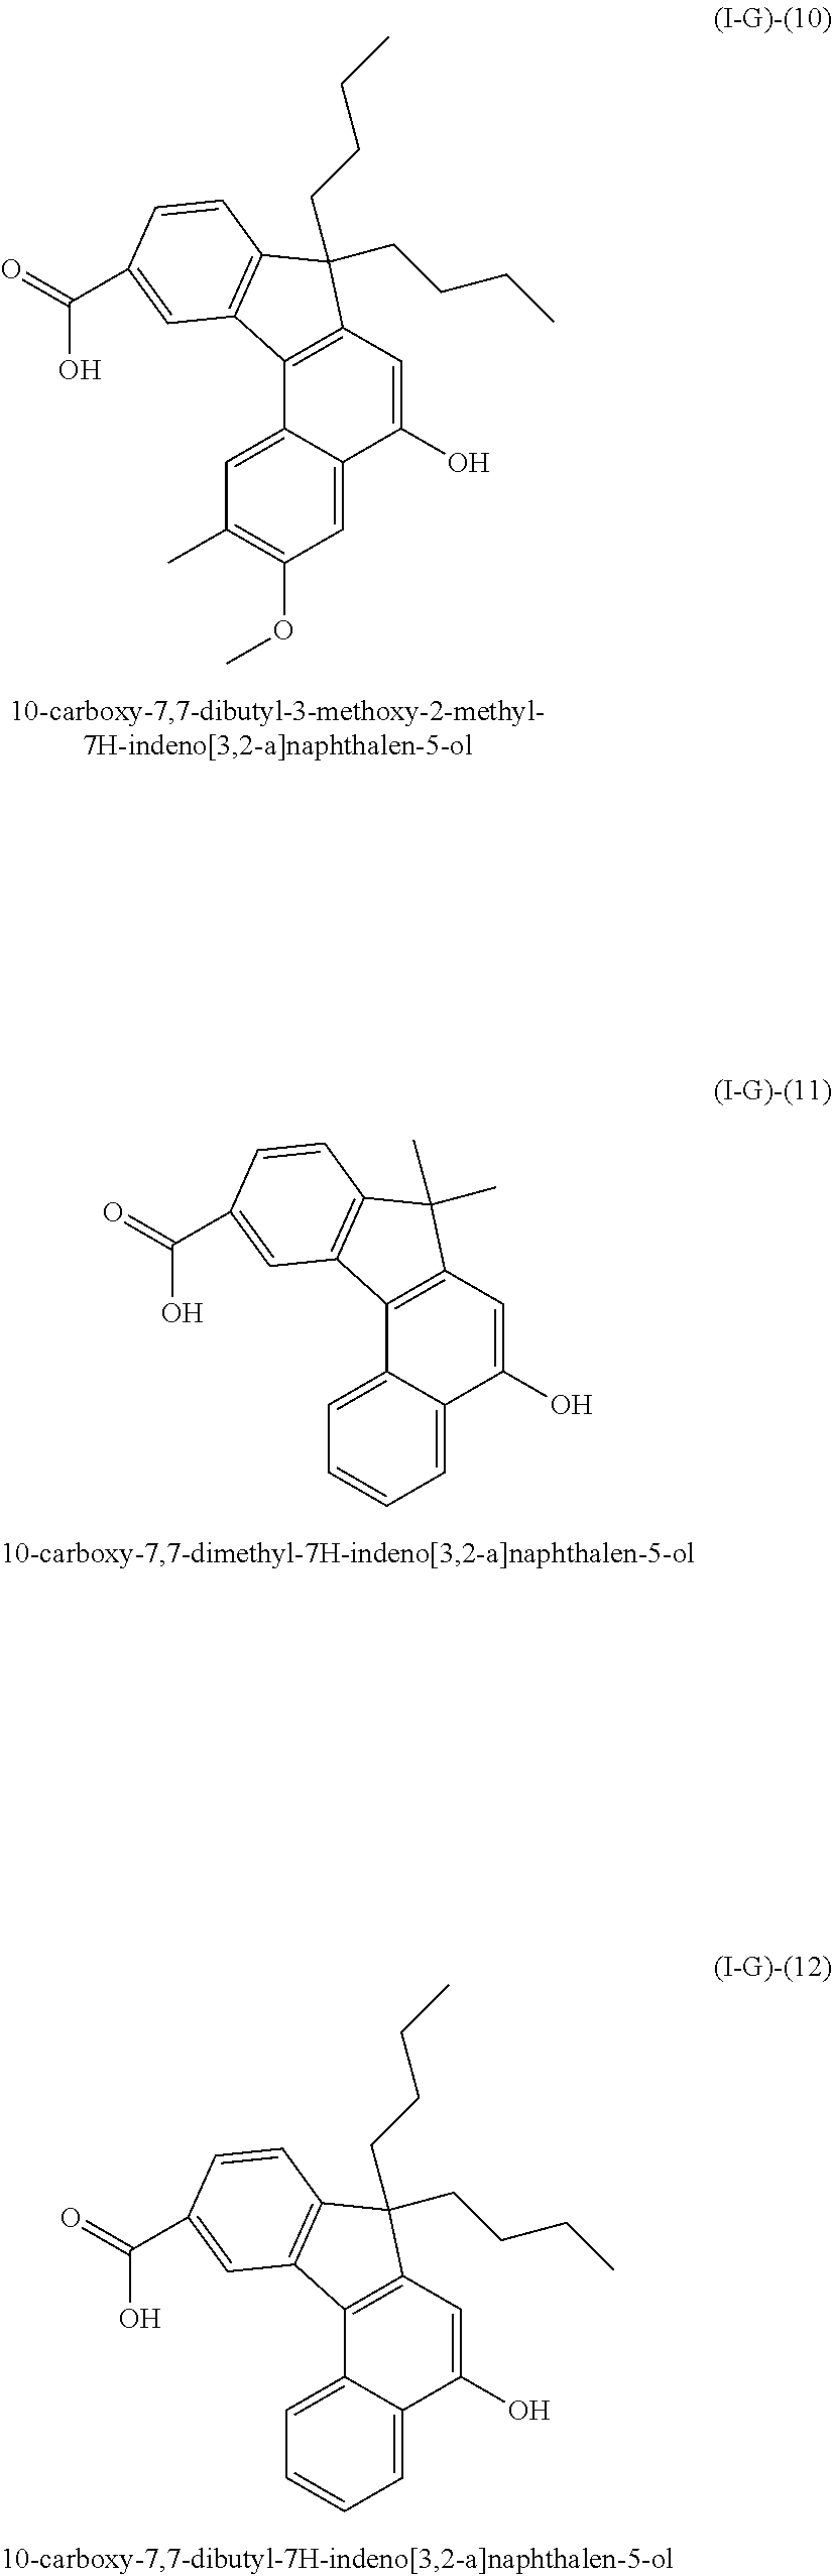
C12=C(C=C(O)C3=CC(OC)=C(C)C=C13)C(CCCC)(CCCC)C1=C2C=C(C(=O)O)C=C1.C12=C(C=C(O)C3=CC=CC=C13)C(C)(C)C1=C2C=C(C(=O)O)C=C1.C12=C(C=C(O)C3=CC=CC=C13)C(CCCC)(CCCC)C1=C2C=C(C(=O)O)C=C1
